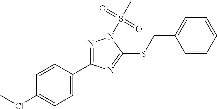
C1=CC(C2=NN(S(C)(=O)=O)C(SCC3=CC=CC=C3)=N2)=CC=C1ClC
